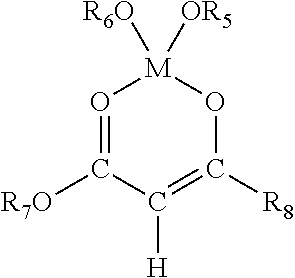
O1=C([R7O])C([H])=C([R8])O[M]1([OR5])[R6O]
